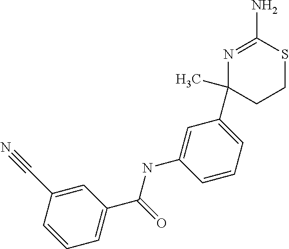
C1=CC(C#N)=CC(C(NC2=CC(C3(C)N=C(N)SCC3)=CC=C2)=O)=C1
